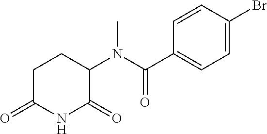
C1C(=O)NC(=O)C(N(C(C2=CC=C(Br)C=C2)=O)C)C1
